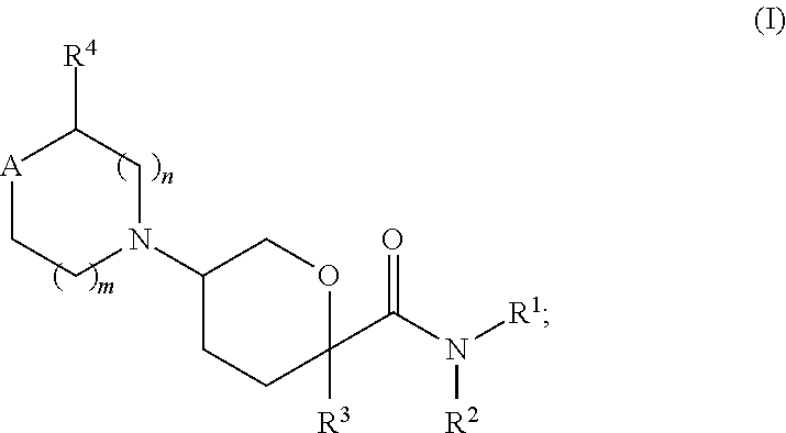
C1(N2CC([R4])[A]CC2)CCC([R3])(C(N([R1])[R2])=O)OC1
